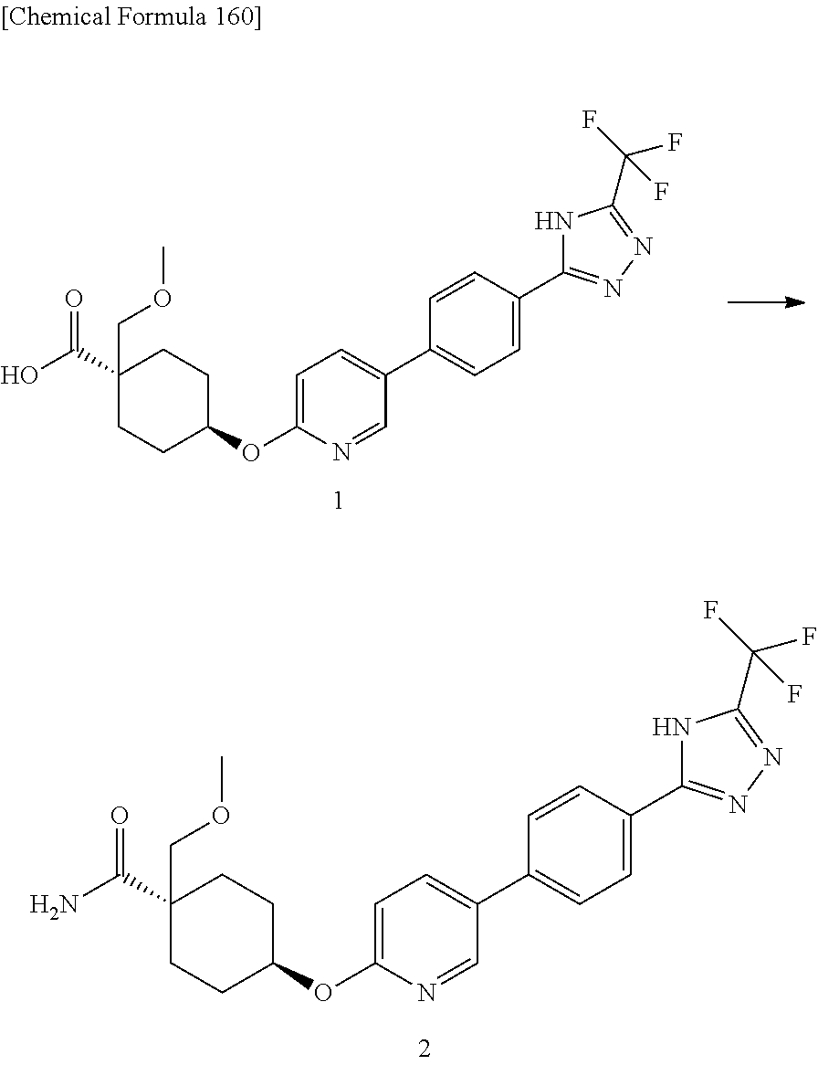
C1=C(OC2CCC(C(N)=O)(COC)CC2)N=CC(C2=CC=C(C3=NN=C(C(F)(F)F)N3)C=C2)=C1.C1=C(OC2CCC(C(O)=O)(COC)CC2)N=CC(C2=CC=C(C3=NN=C(C(F)(F)F)N3)C=C2)=C1
